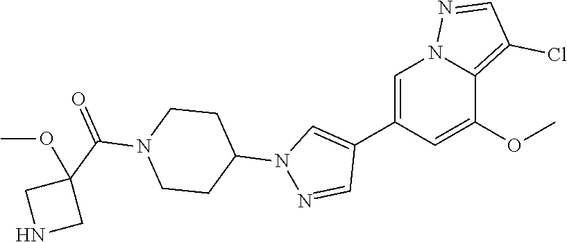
C1(C2=CN(C3CCN(C(C4(OC)CNC4)=O)CC3)N=C2)=CN2N=CC(Cl)=C2C(OC)=C1
